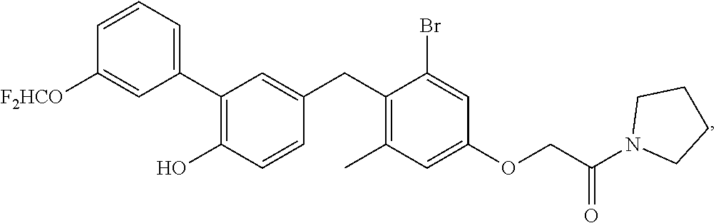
C1(C2=C(O)C=CC(CC3=C(C)C=C(OCC(N4CCCC4)=O)C=C3Br)=C2)=CC=CC([F2HCO])=C1
